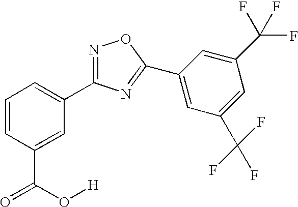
C1=CC(C(=O)O[H])=CC(C2=NOC(C3=CC(C(F)(F)F)=CC(C(F)(F)F)=C3)=N2)=C1
